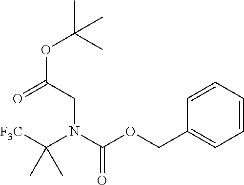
[F3C]C(N(C(OCC1=CC=CC=C1)=O)CC(OC(C)(C)C)=O)(C)C
